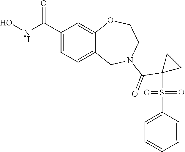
C1(C(NO)=O)=CC=C2C(=C1)OCCN(C(=O)C1(S(=O)(=O)C3=CC=CC=C3)CC1)C2
